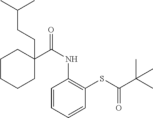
C1(C(NC2=C(SC(C(C)(C)C)=O)C=CC=C2)=O)(CCC(C)C)CCCCC1
